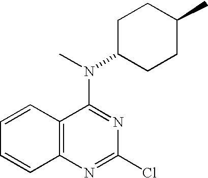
C12=C(C(N(C3CCC(C)CC3)C)=NC(Cl)=N1)C=CC=C2
